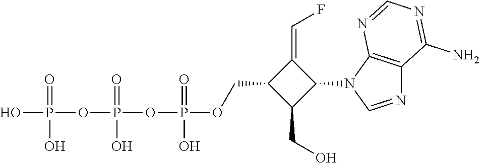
N1(C2C(CO)C(COP(=O)(O)OP(OP(O)(=O)O)(=O)O)C2=CF)C2=C(N=C1)C(N)=NC=N2
